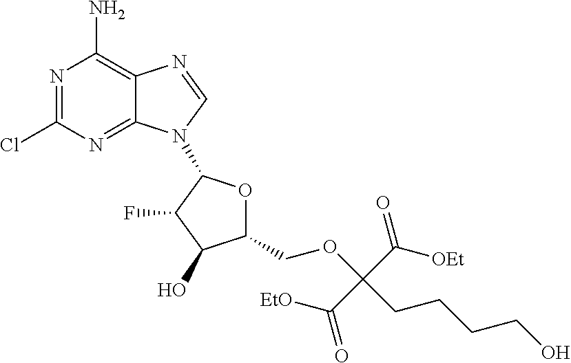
N1=C(Cl)N=C2C(=C1N)N=CN2C1OC(COC(C([EtO])=O)(C(=O)[OEt])CCCCO)C(O)C1F
